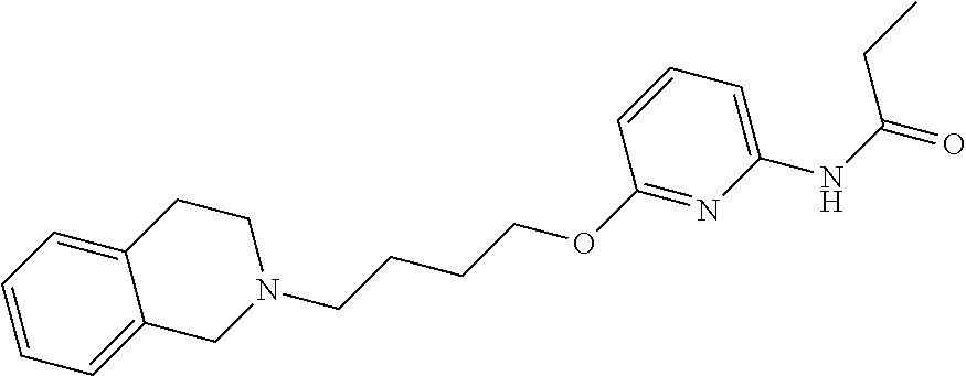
C1=CC=C2C(=C1)CN(CCCCOC1=NC(NC(=O)CC)=CC=C1)CC2
